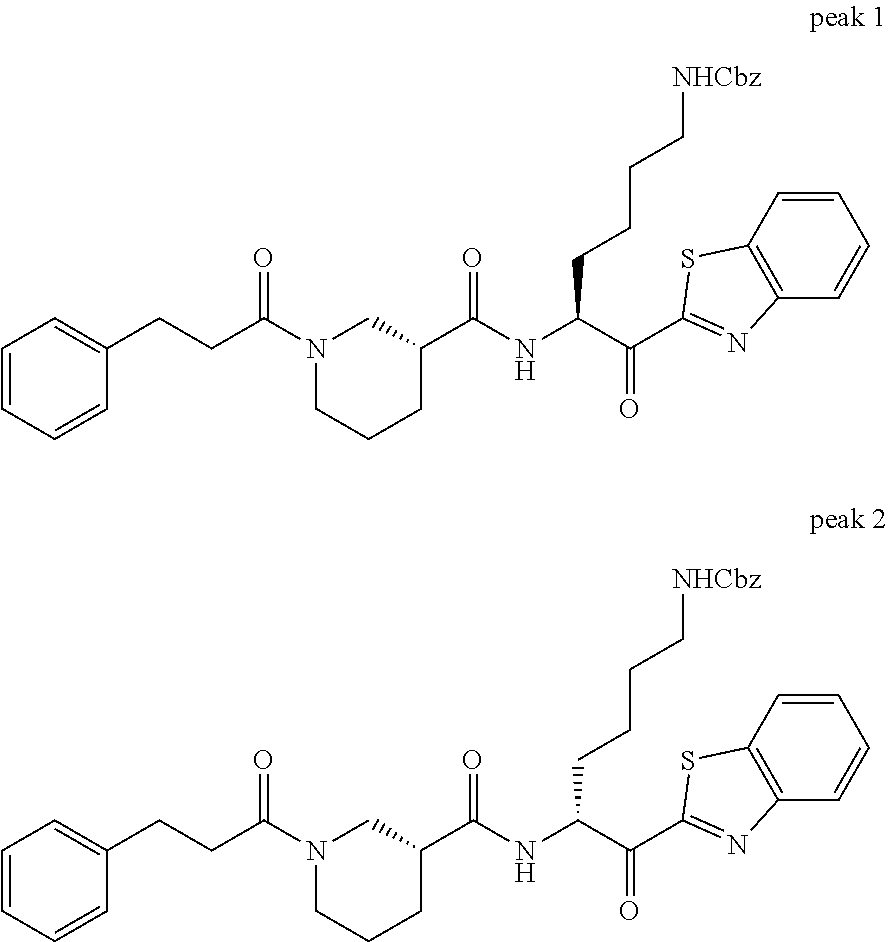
C1(CCC(N2CCCC(C(NC(C(C3=NC4=C(S3)C=CC=C4)=O)CCCC[NHCbz])=O)C2)=O)=CC=CC=C1.C1(CCC(N2CCCC(C(NC(C(C3=NC4=C(S3)C=CC=C4)=O)CCCC[NHCbz])=O)C2)=O)=CC=CC=C1
